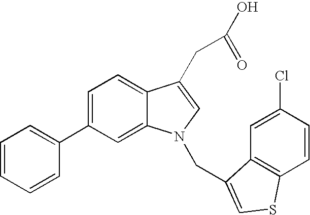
C1=C(C2=CC=CC=C2)C=C2C(=C1)C(CC(=O)O)=CN2CC1=CSC2=C1C=C(Cl)C=C2
